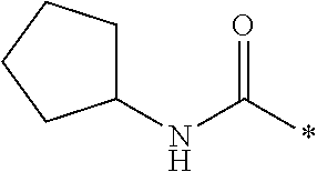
C(*)(=O)NC1CCCC1
